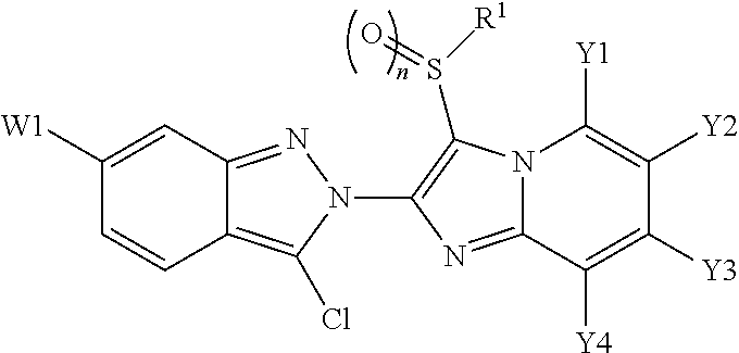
C1([W1])=CC2=NN(C3=C(S([R1])=O)N4C(=N3)C([Y4])=C([Y3])C([Y2])=C4[Y1])C(Cl)=C2C=C1
